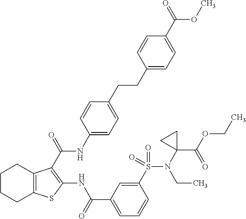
C1CCC2=C(C1)C(C(=O)NC1=CC=C(CCC3=CC=C(C(=O)OC)C=C3)C=C1)=C(NC(C1=CC=CC(S(N(C3(C(OCC)=O)CC3)CC)(=O)=O)=C1)=O)S2
